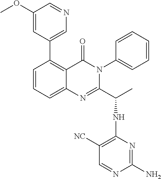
C1(C2=CN=CC(OC)=C2)=C2C(=CC=C1)N=C(C(C)NC1=C([NC])C=NC(N)=N1)N(C1=CC=CC=C1)C2=O
